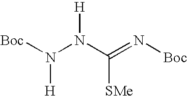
[Boc]N(N(C(=N[Boc])[SMe])[H])[H]
